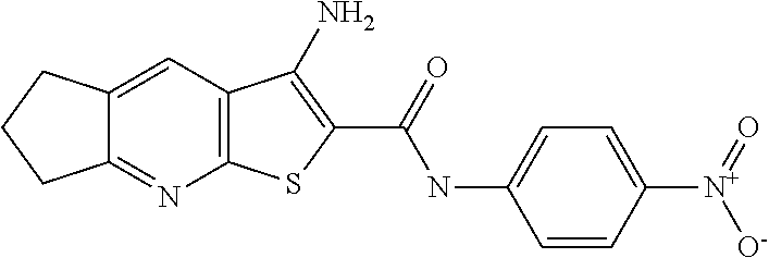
C12=C(C=C3C(=N1)CCC3)C(N)=C(C(NC1=CC=C([N+]([O-])=O)C=C1)=O)S2
